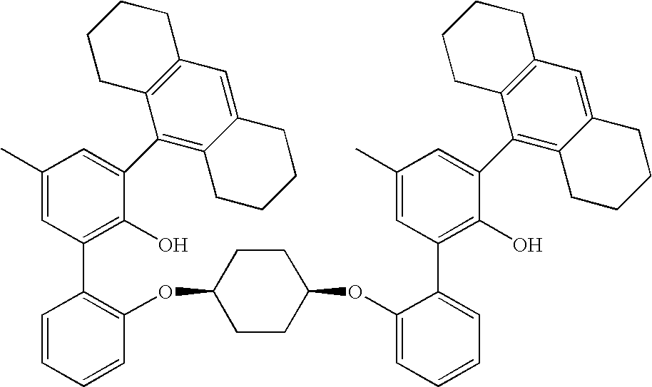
C1(C)=CC(C2=C(OC3CCC(OC4=CC=CC=C4C4=C(O)C(C5=C6C(=CC7=C5CCCC7)CCCC6)=CC(C)=C4)CC3)C=CC=C2)=C(O)C(C2=C3C(=CC4=C2CCCC4)CCCC3)=C1
